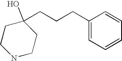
C1(CCCC2(O)CCNCC2)=CC=CC=C1
